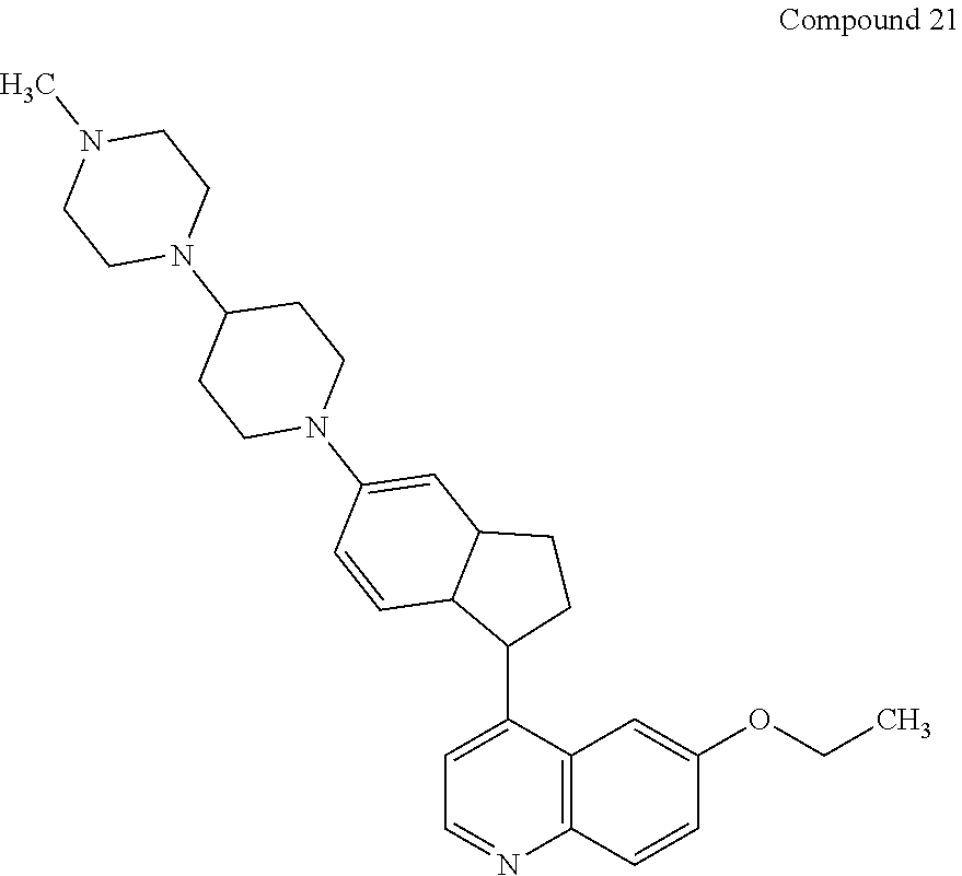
N1(C)CCN(C2CCN(C3=CC4C(C=C3)C(C3=CC=NC5=C3C=C(OCC)C=C5)CC4)CC2)CC1
